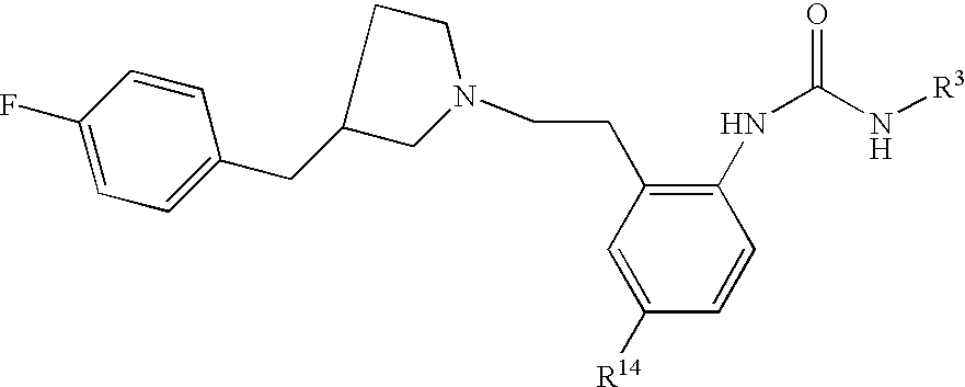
C1=C([R14])C=CC(NC(=O)N[R3])=C1CCN1CCC(CC2=CC=C(F)C=C2)C1
